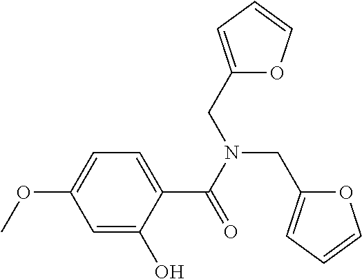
C1=C(O)C(C(=O)N(CC2=CC=CO2)CC2=CC=CO2)=CC=C1OC
